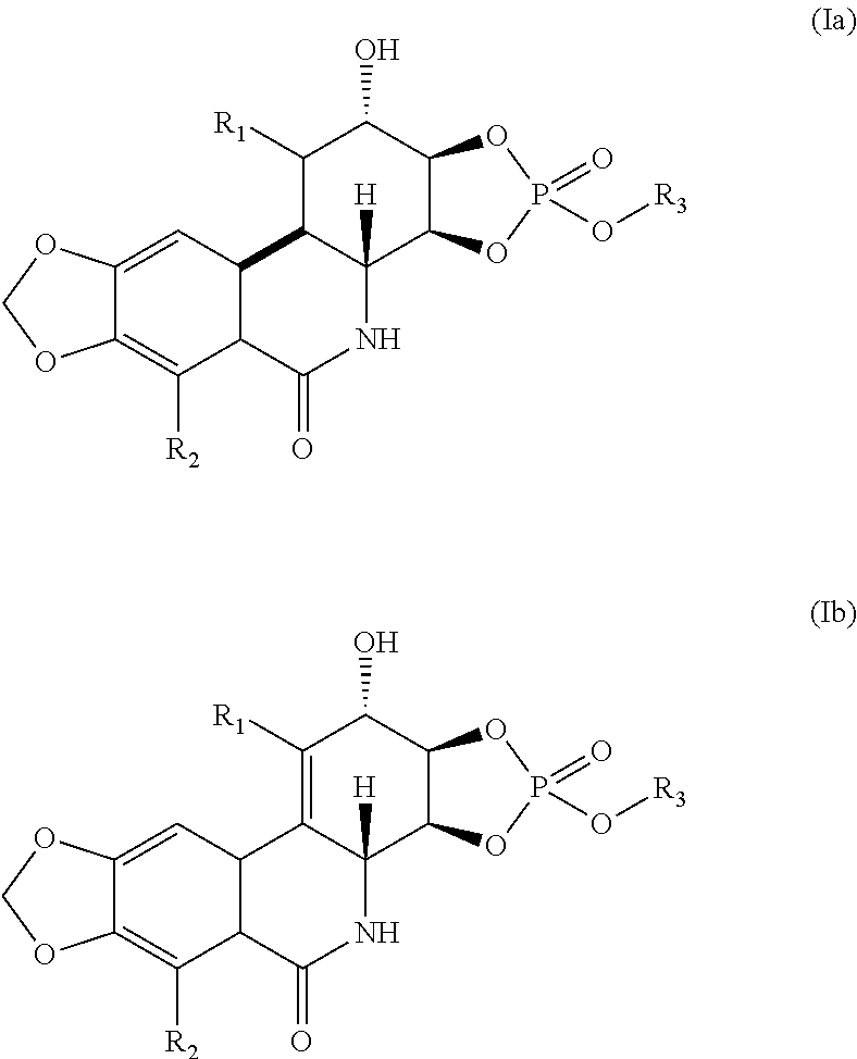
C12=CC3C(C([R2])=C1OCO2)C(=O)NC1([H])C3C([R1])C(O)C2C1OP(O[R3])(=O)O2.C12=CC3C(C([R2])=C1OCO2)C(=O)NC1([H])C3=C([R1])C(O)C2C1OP(O[R3])(=O)O2
